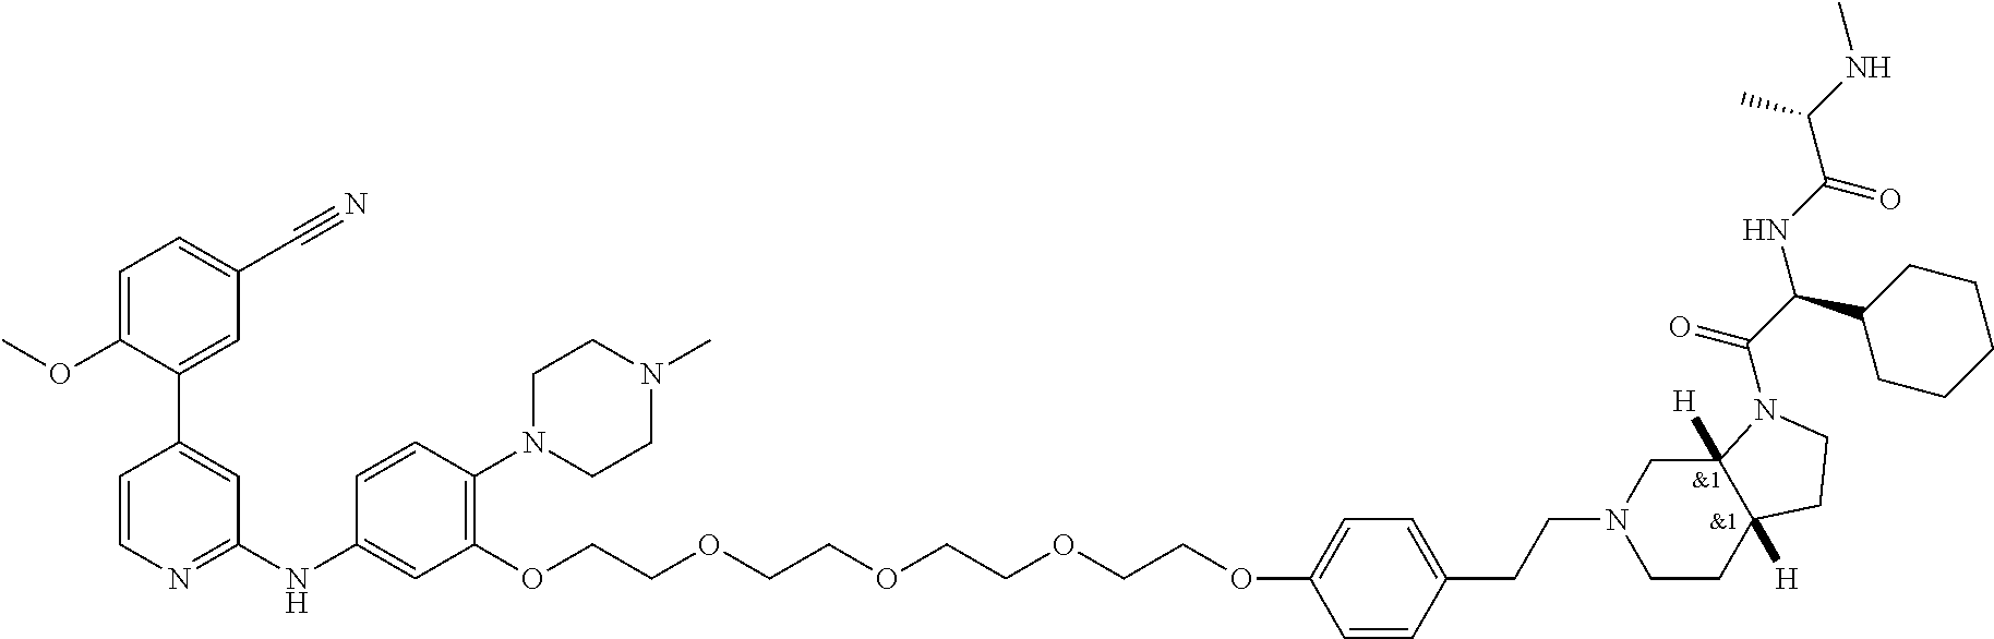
C1=C(OC)C(C2=CC(NC3=CC(OCCOCCOCCOCCOC4=CC=C(CCN5CCC6([H])C([H])(C5)N(C(C(NC(C(NC)C)=O)C5CCCCC5)=O)CC6)C=C4)=C(N4CCN(C)CC4)C=C3)=NC=C2)=CC(C#N)=C1
